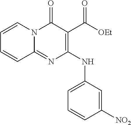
C1=CC([NO2])=CC(NC2=C(C([OEt])=O)C(=O)N3C(=N2)C=CC=C3)=C1
